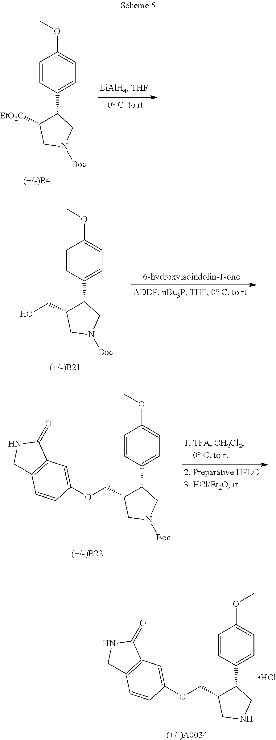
C1(OC)=CC=C(C2C([EtO2C])CN([Boc])C2)C=C1.[(+/-)B4].C1(OC)=CC=C(C2C(CO)CN([Boc])C2)C=C1.[(+/-)B21].[(+/-)B22].C12=C(C(=O)NC1)C=C(OCC1C(C3=CC=C(OC)C=C3)CN([Boc])C1)C=C2.Cl.C12=C(C(=O)NC1)C=C(OCC1C(C3=CC=C(OC)C=C3)CNC1)C=C2.[(+/-)A0034]
